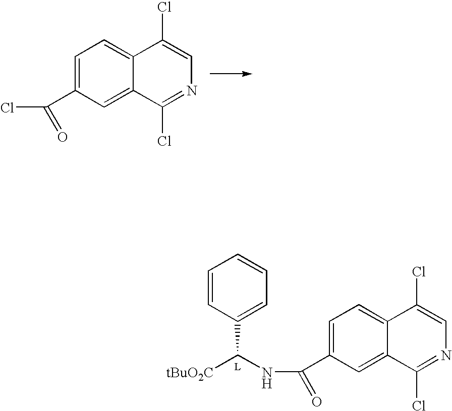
C1=C(C(Cl)=O)C=C2C(=C1)C(Cl)=CN=C2Cl.C1=C(C(NC([tBuO2C])C2=CC=CC=C2)=O)C=C2C(=C1)C(Cl)=CN=C2Cl
